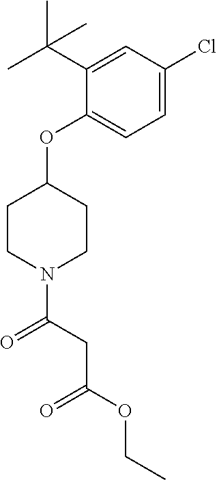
C1(OC2CCN(C(CC(OCC)=O)=O)CC2)=CC=C(Cl)C=C1C(C)(C)C
